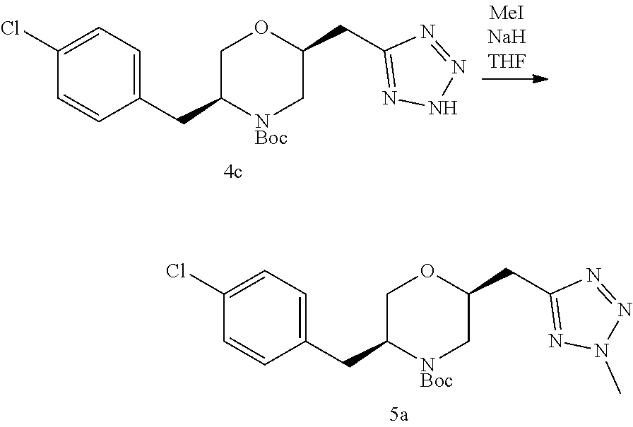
C1(Cl)=CC=C(CC2[NBoc]CC(CC3=NN(C)N=N3)OC2)C=C1.C1(Cl)=CC=C(CC2[NBoc]CC(CC3=NNN=N3)OC2)C=C1
